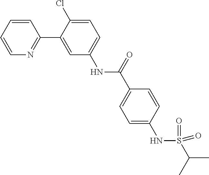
C1=CC=CN=C1C1=CC(NC(C2=CC=C(NS(C(C)C)(=O)=O)C=C2)=O)=CC=C1Cl
